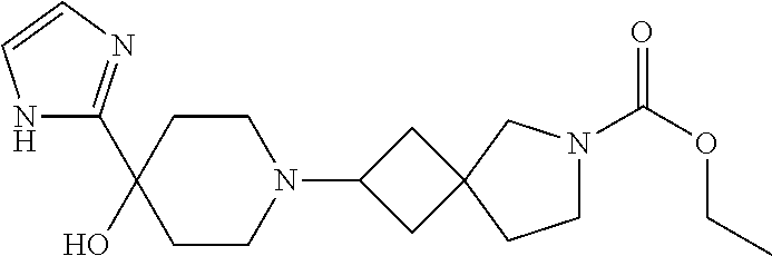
OC1(C2=NC=CN2)CCN(C2CC3(C2)CCN(C(OCC)=O)C3)CC1
